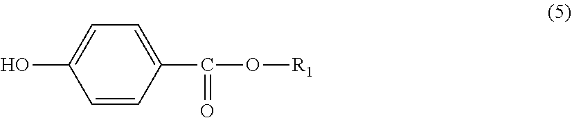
C1=C(O)C=CC(C(O[R1])=O)=C1
